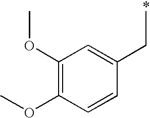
C1(CC)=CC(OC)=C(OC)C=C1
